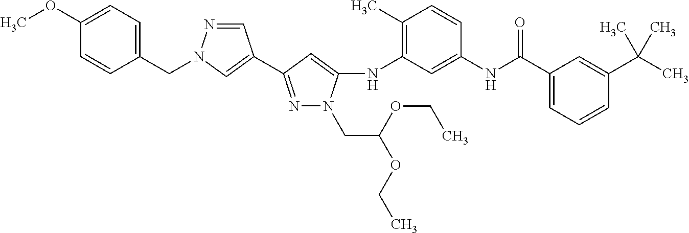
N1=C(C2=CN(CC3=CC=C(OC)C=C3)N=C2)C=C(NC2=C(C)C=CC(NC(C3=CC=CC(C(C)(C)C)=C3)=O)=C2)N1CC(OCC)OCC
